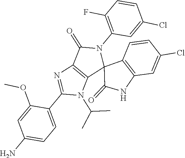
C12=C(C(=O)N(C3=C(F)C=CC(Cl)=C3)C13C(=O)NC1=C3C=CC(Cl)=C1)N=C(C1=CC=C(N)C=C1OC)N2C(C)C
